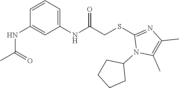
C1(NC(C)=O)=CC(NC(CSC2=NC(C)=C(C)N2C2CCCC2)=O)=CC=C1
